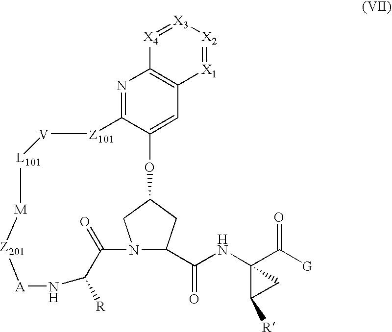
N12C(C(NC3(C([G])=O)C([R])C3)=O)CC(C1)OC1=CC3=C(N=C1[Z101][V][L101][M][Z201][A]NC([R])C2=O)[X4]=[X3][X2]=[X1]3
